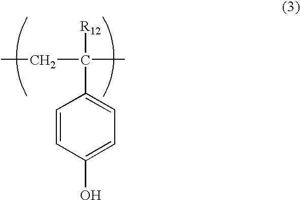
C1=CC(O)=CC=C1C([R12])(CC)C
